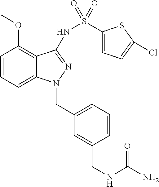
C1=CC=C2C(=C1OC)C(NS(C1=CC=C(Cl)S1)(=O)=O)=NN2CC1=CC=CC(CNC(N)=O)=C1
